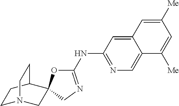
C1(NC2=NC=C3C(=C2)C=C([Me])C=C3[Me])=NCC2(O1)CN1CCC2CC1
